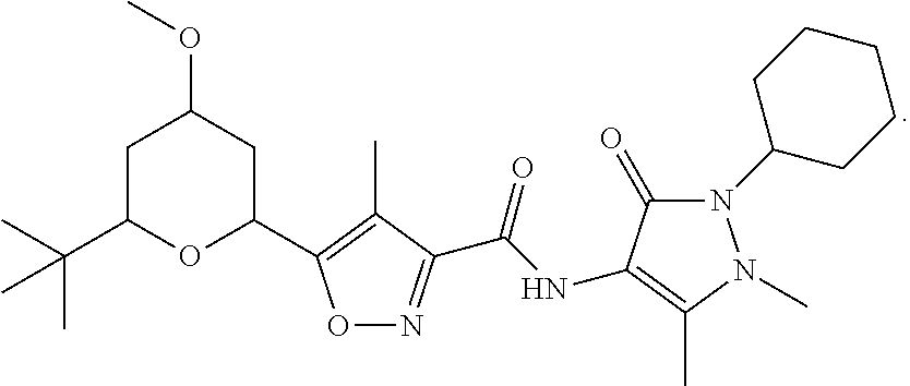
O1N=C(C(NC2=C(C)N(C)N(C3CCCCC3)C2=O)=O)C(C)=C1C1CC(OC)CC(C(C)(C)C)O1
